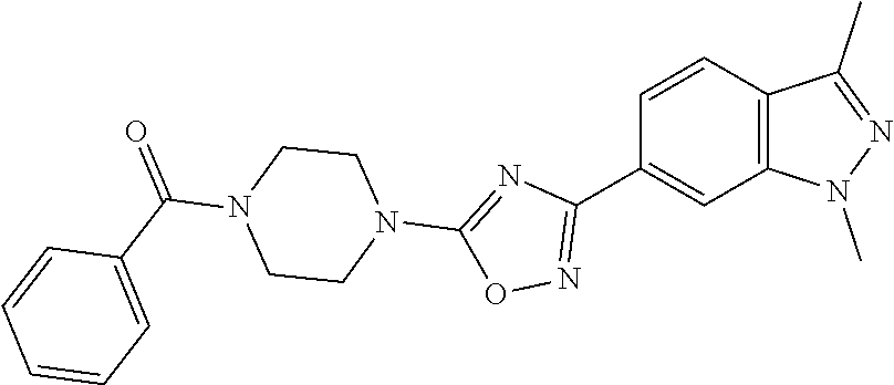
C1=CC2=C(C=C1C1=NOC(N3CCN(C(C4=CC=CC=C4)=O)CC3)=N1)N(C)N=C2C
